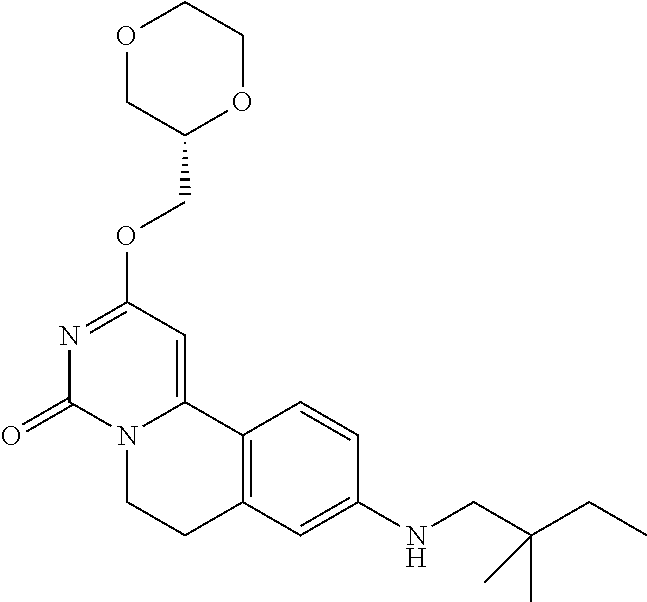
O1CC(COC2=NC(=O)N3C(=C2)C2=C(CC3)C=C(NCC(CC)(C)C)C=C2)OCC1
